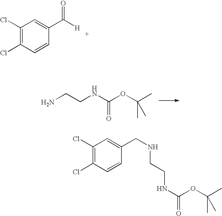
C1(Cl)=C(Cl)C=CC(C([H])=O)=C1.NCCNC(OC(C)(C)C)=O.C1(Cl)=C(Cl)C=CC(CNCCNC(=O)OC(C)(C)C)=C1
